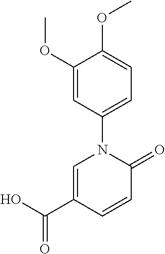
C1(N2C=C(C(O)=O)C=CC2=O)=CC=C(OC)C(OC)=C1
